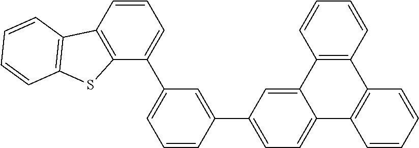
C12=C(C=CC=C1C1=CC=CC(C3=CC=C4C(=C3)C3=C(C5=C4C=CC=C5)C=CC=C3)=C1)C1=C(S2)C=CC=C1
